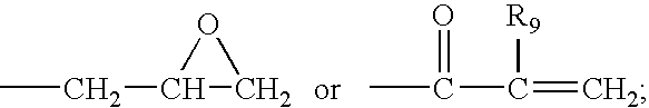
CCC1CO1.CC(C(=C)[R9])=O
